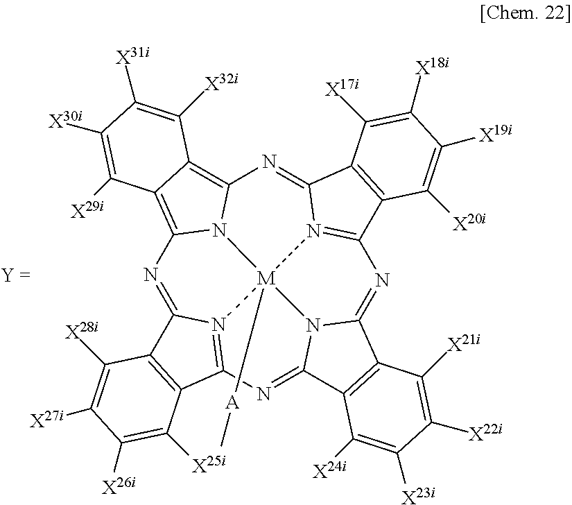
N1=C2N3=C(N=C4N5C(=NC6=N7C(=NC8=C9C(=C1N8[M]753[A]C)C([X29i])=C([X30i])C([X31i])=C9[X32i])C1=C6C([X20i])=C([X19i])C([X18i])=C1[X17i])C1=C4C([X24i])=C([X23i])C([X22i])=C1[X21i])C1=C2C([X28i])=C([X27i])C([X26i])=C1[X25i]
